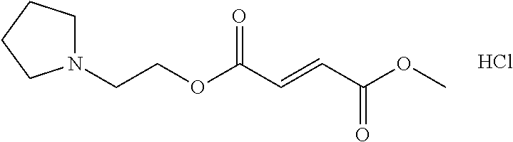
Cl.C(COC(C=CC(OC)=O)=O)N1CCCC1
